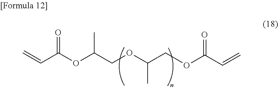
C=CC(=O)OC(COC(COC(=O)C=C)C)C
